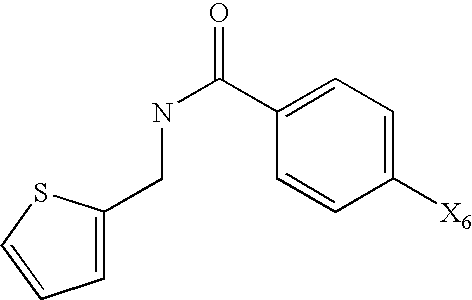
C1(CNC(C2=CC=C([X6])C=C2)=O)=CC=CS1
